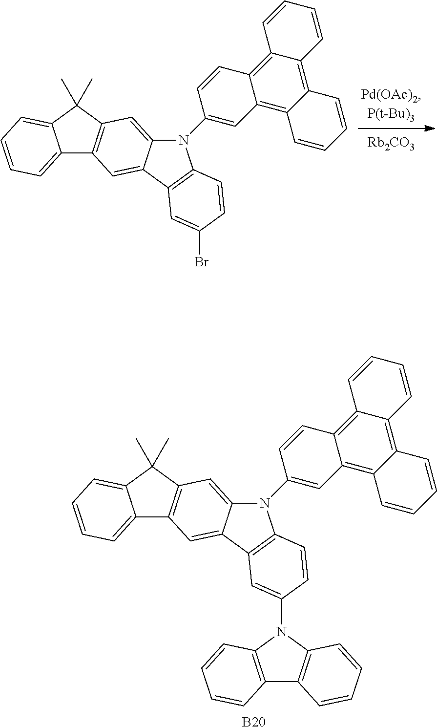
C12=CC=CC=C1C(C)(C)C1=C2C=C2C(=C1)N(C1=CC3=C4C(=C5C(=C3C=C1)C=CC=C5)C=CC=C4)C1=C2C=C(Br)C=C1.[Rb2CO3].[B20].C12=CC=CC=C1C(C)(C)C1=C2C=C2C(=C1)N(C1=CC3=C4C(=C5C(=C3C=C1)C=CC=C5)C=CC=C4)C1=C2C=C(N2C3=C(C4=C2C=CC=C4)C=CC=C3)C=C1
